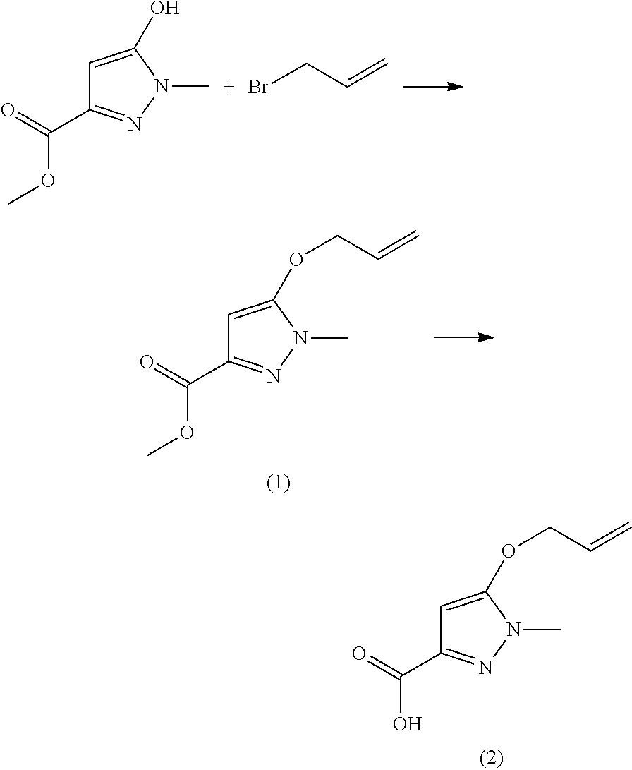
C1=C(O)N(C)N=C1C(=O)OC.BrCC=C.C1=C(OCC=C)N(C)N=C1C(=O)OC.C1=C(OCC=C)N(C)N=C1C(=O)O
